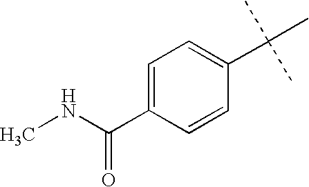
C1=C(C(=O)NC)C=CC(C(C)(C)C)=C1
